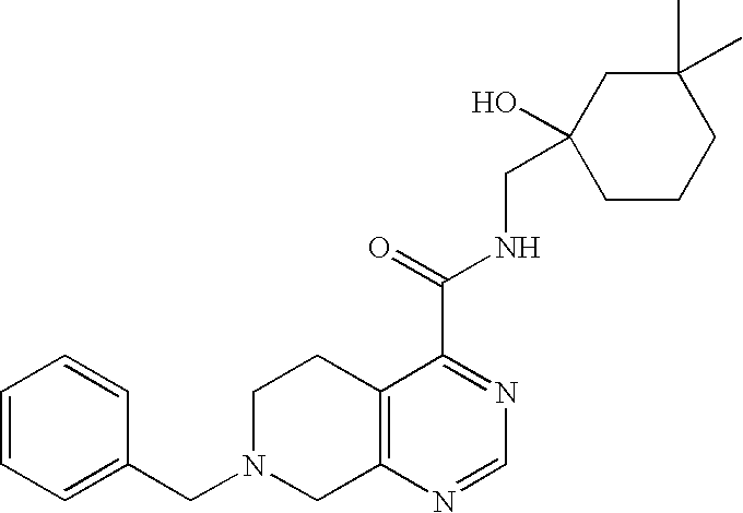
C1N(CC2=CC=CC=C2)CC2=C(C1)C(C(=O)NCC1(O)CCCC(C)(C)C1)=NC=N2
